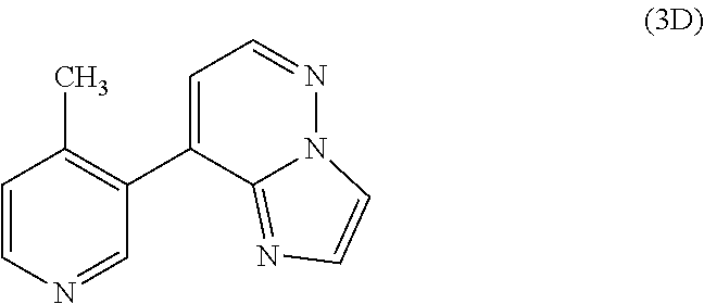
C1=C(C2=C(C)C=CN=C2)C2=NC=CN2N=C1
